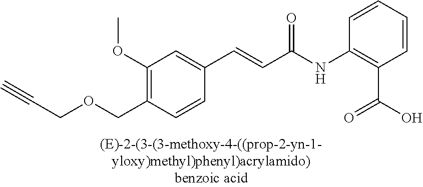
C1(OC)=C(COCC#C)C=CC(C=CC(NC2=C(C(O)=O)C=CC=C2)=O)=C1
